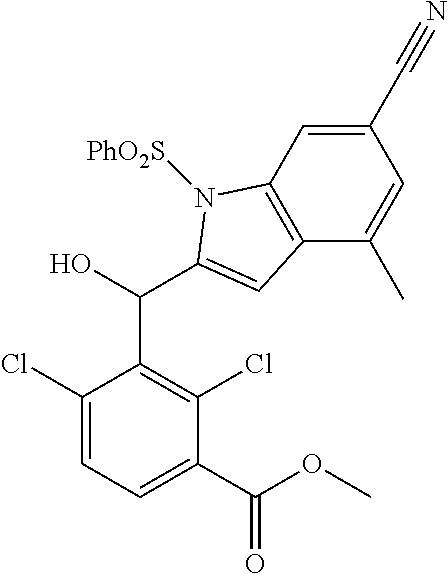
C1(C(OC)=O)=CC=C(Cl)C(C(C2=CC3=C(C=C(C#N)C=C3C)N2[PhO2S])O)=C1Cl
